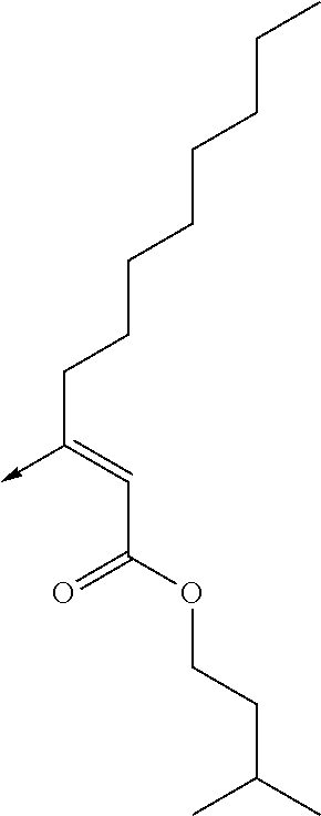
C(C(OCCC(C)C)=O)=C(CCCCCCCC)->C
